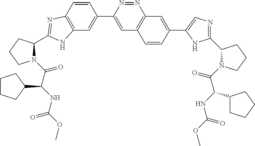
C12=C(C=CC(C3=CC4=C(N=N3)C=C(C3=CN=C(C5N(C(C(NC(OC)=O)C6CCCC6)=O)CCC5)N3)C=C4)=C1)N=C(C1CCCN1C(C(NC(OC)=O)C1CCCC1)=O)N2
